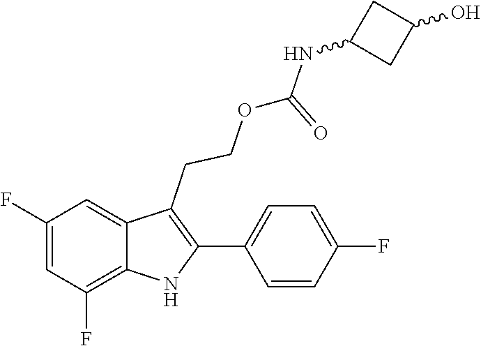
C1(C2=C(CCOC(=O)NC3CC(O)C3)C3=CC(F)=CC(F)=C3N2)=CC=C(F)C=C1
